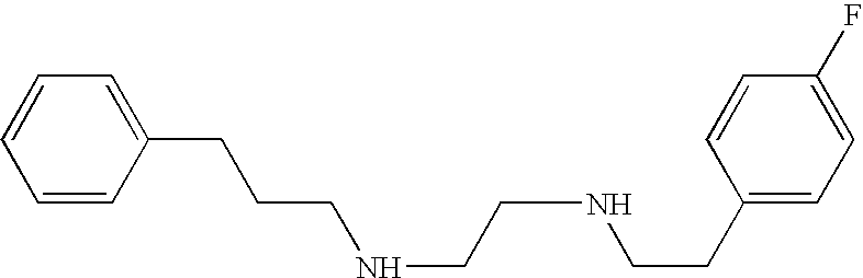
N(CCC1=CC=C(F)C=C1)CCNCCCC1=CC=CC=C1
